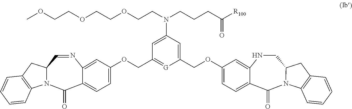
N1=CC2N(C(=O)C3=CC=C(OCC4=[G]C(COC5=CC=C6C(=O)N7C(CNC6=C5)CC5=C7C=CC=C5)=CC(N(CCCC([R100])=O)CCOCCOCCOC)=C4)C=C13)C1=C(C2)C=CC=C1
